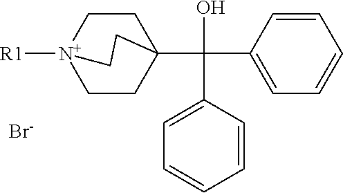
C12(C(O)(C3=CC=CC=C3)C3=CC=CC=C3)CC[N+]([R1])(CC1)CC2.[Br-]
